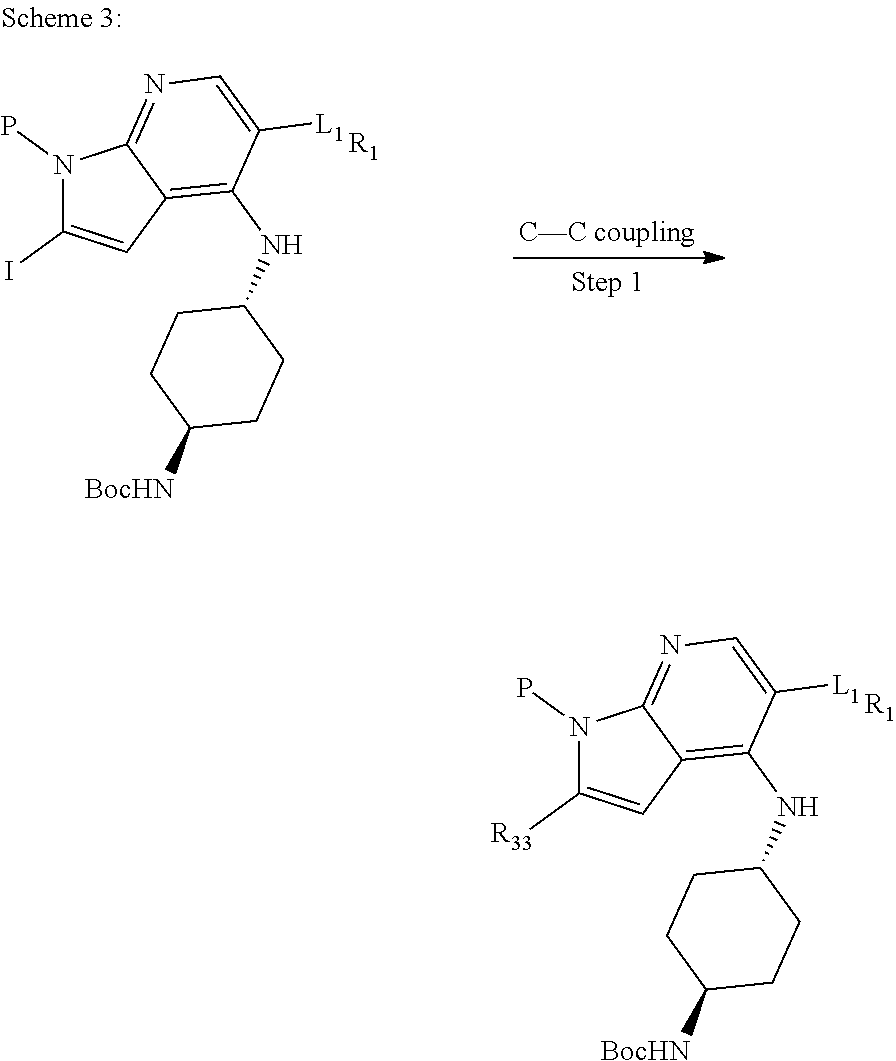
N1(P)C([R33])=CC2=C(NC3CCC([BocHN])CC3)C([L1])=CN=C12.[R1].N1(P)C(I)=CC2=C(NC3CCC([BocHN])CC3)C([L1])=CN=C12.[R1]
